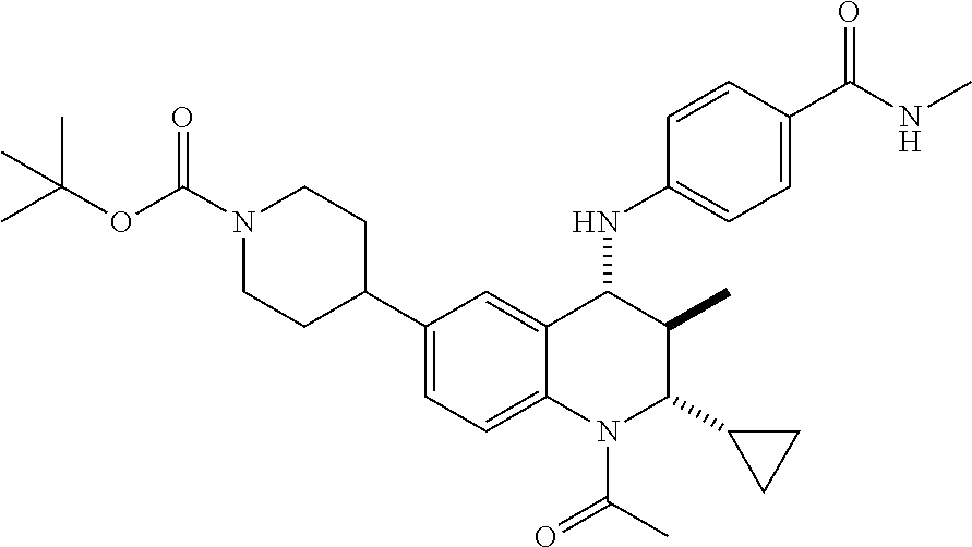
C1(C2CCN(C(OC(C)(C)C)=O)CC2)=CC=C2C(=C1)C(NC1=CC=C(C(NC)=O)C=C1)C(C)C(C1CC1)N2C(=O)C
